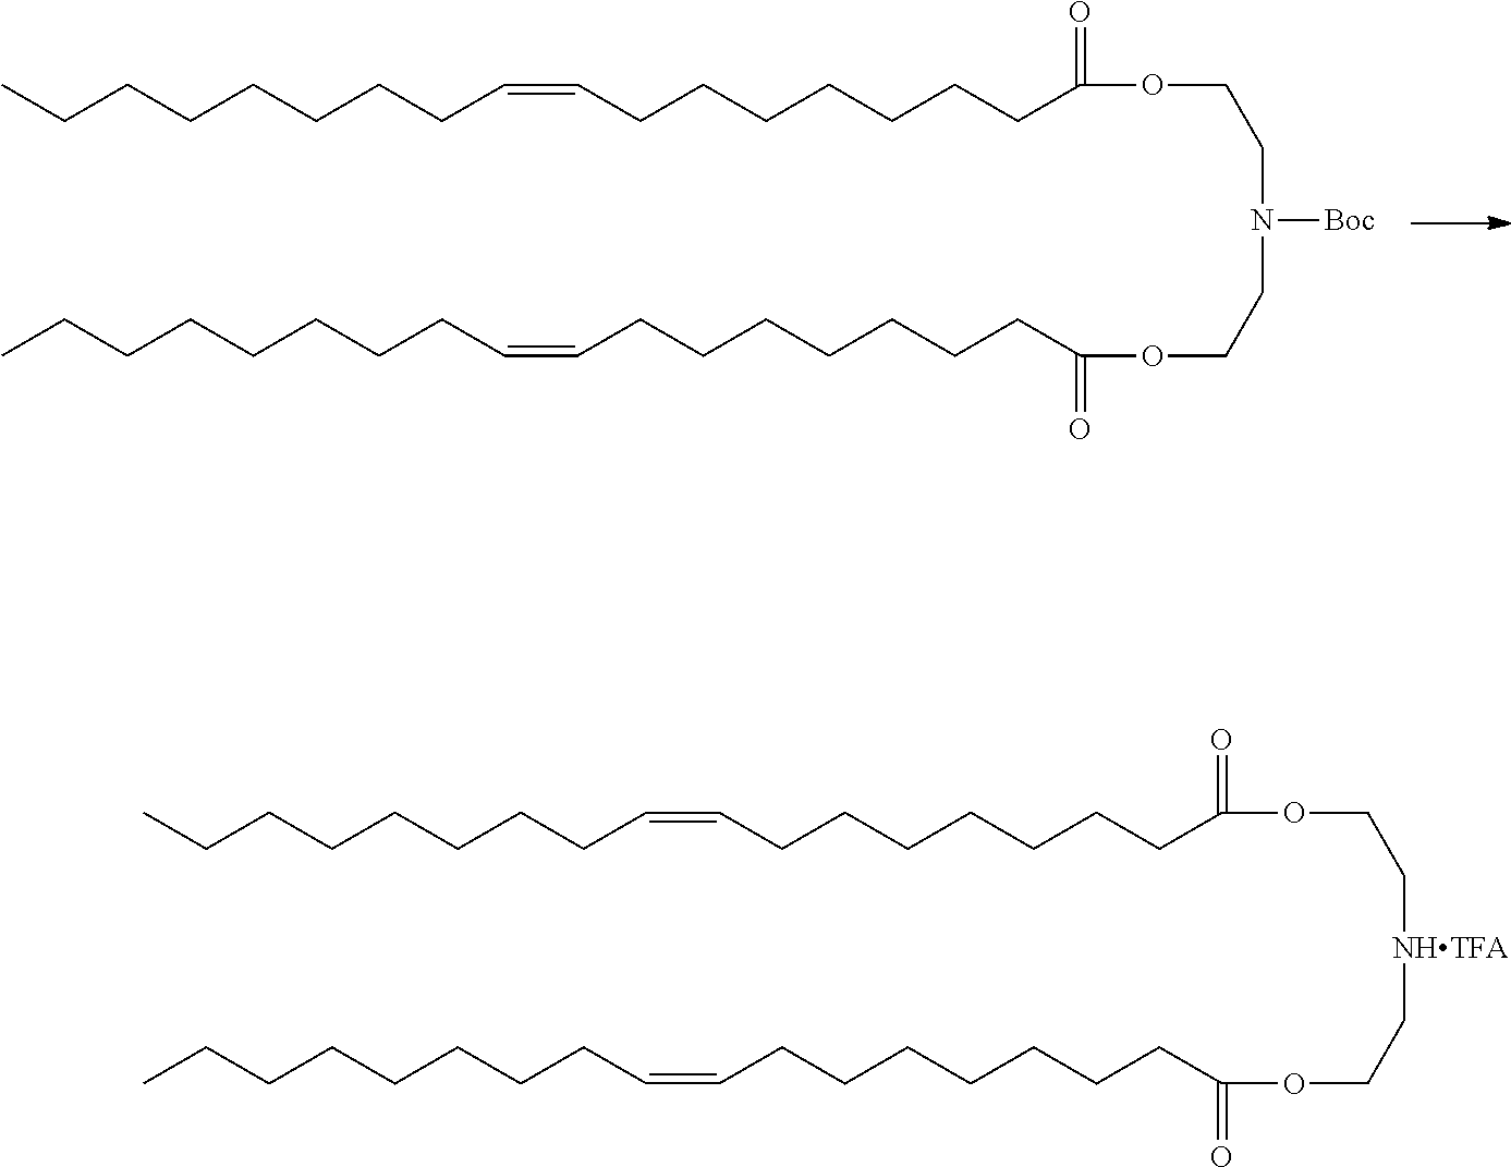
C(CCCCCCC(OCCN(CCOC(CCCCCCCC=CCCCCCCCC)=O)[Boc])=O)C=CCCCCCCCC.C(CCCCCCC(OCC[NHTFA]CCOC(CCCCCCCC=CCCCCCCCC)=O)=O)C=CCCCCCCCC
